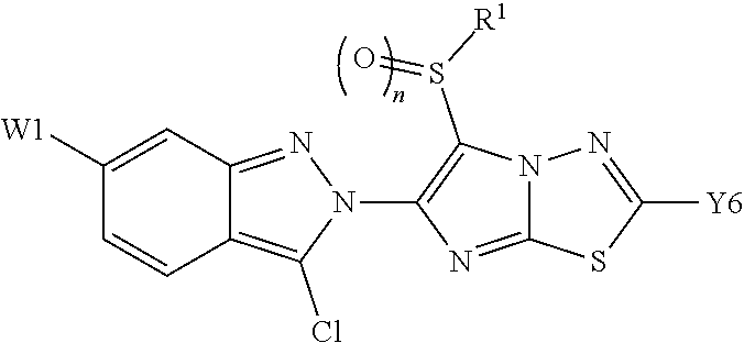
C1([W1])=CC2=NN(C3=C(S([R1])=O)N4C(=N3)SC([Y6])=N4)C(Cl)=C2C=C1
